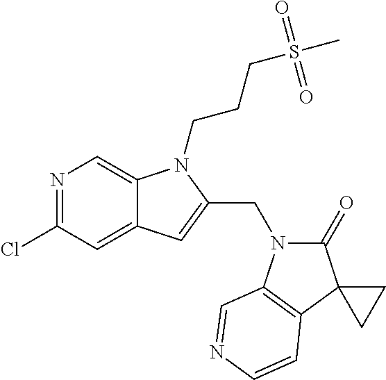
N1=C(Cl)C=C2C(=C1)N(CCCS(C)(=O)=O)C(CN1C(=O)C3(C4=C1C=NC=C4)CC3)=C2
